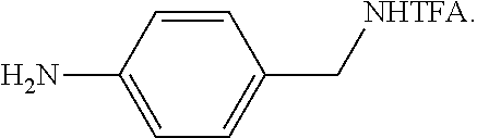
C1=C(N)C=CC(C[NHTFA])=C1
